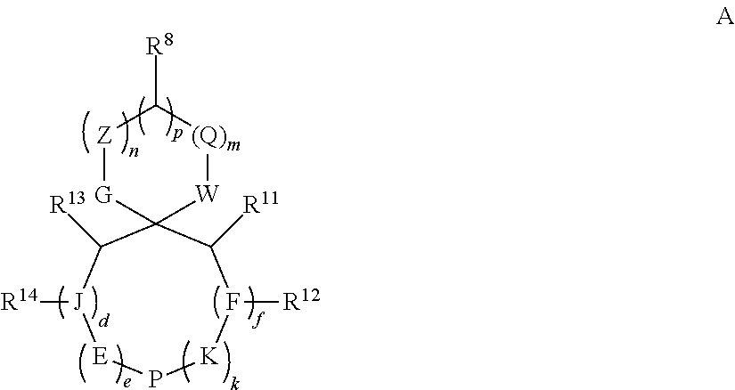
[Z]1[G]C2([W][(Q)m]C1[R8])C([R13])[J]([R14])[E]P[K]F([R12])C2[R11]
